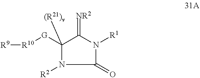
[R10]([G]C1([(R21)v])N([R2])C(=O)N([R1])C1=[NR2])[R9]
